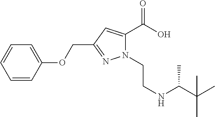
C1=CC(OCC2=NN(CCNC(C(C)(C)C)C)C(C(O)=O)=C2)=CC=C1
